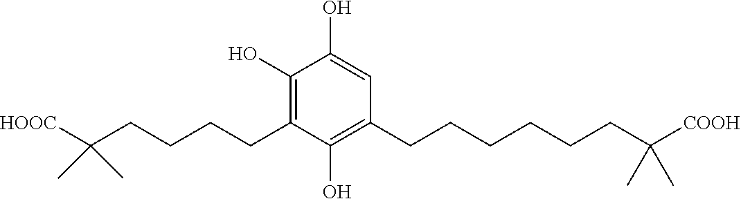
C1(O)=C(CCCCC(C)(C)[HOOC])C(O)=C(CCCCCCC(C)(C)[COOH])C=C1O
